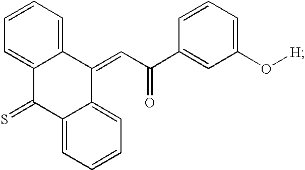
C12=CC=CC=C1C(=CC(=O)C1=CC(O[H])=CC=C1)C1=CC=CC=C1C2=S
